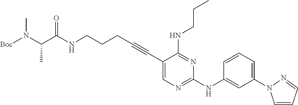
C(NCCCC#CC1=CN=C(NC2=CC(N3C=CC=N3)=CC=C2)N=C1NCCC)(=O)C(N([Boc])C)C
